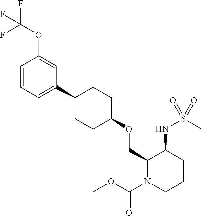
C1(C2CCC(OCC3N(C(OC)=O)CCCC3NS(C)(=O)=O)CC2)=CC=CC(OC(F)(F)F)=C1
